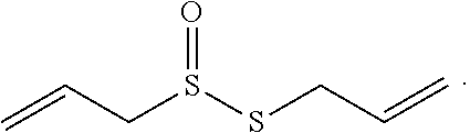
C=CCS(SCC=C)=O
